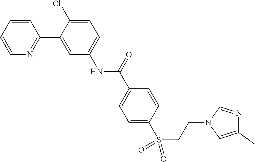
C1=CC=CN=C1C1=CC(NC(C2=CC=C(S(=O)(=O)CCN3C=C(C)N=C3)C=C2)=O)=CC=C1Cl
